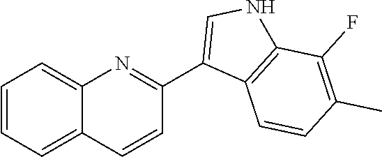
C1=CC2=CC=CC=C2N=C1C1=CNC2=C1C=CC(C)=C2F
